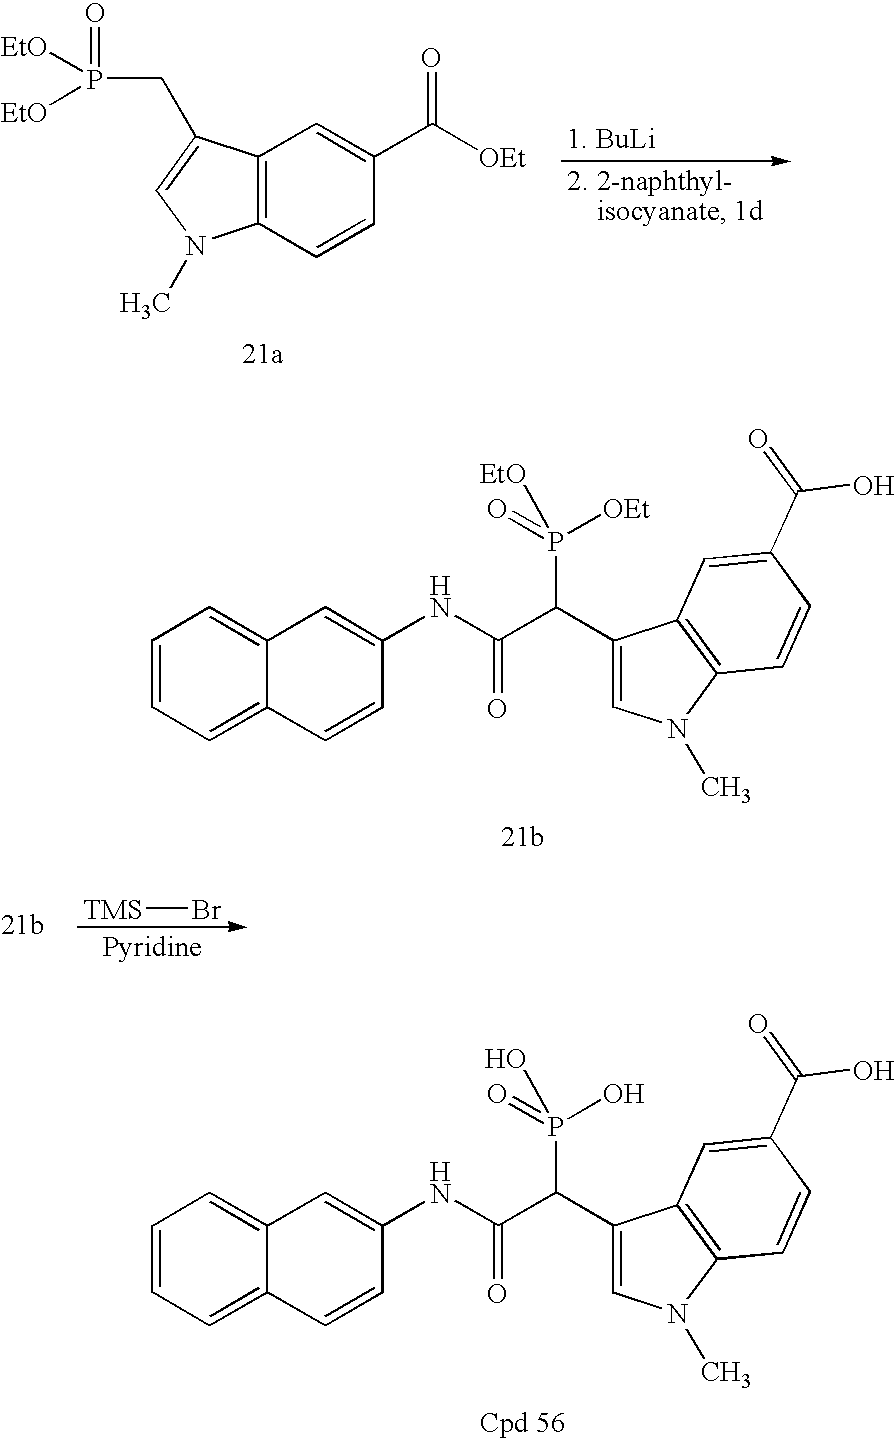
C1=CC=C2C(=C1)C=C(NC(C(C1=CN(C)C3=C1C=C(C(=O)O)C=C3)P([OEt])(=O)[EtO])=O)C=C2.C1=CC=C2C(=C1)C=C(NC(C(C1=CN(C)C3=C1C=C(C(=O)O)C=C3)P(O)(=O)O)=O)C=C2.C12=C(C=CC(C([OEt])=O)=C1)N(C)C=C2CP(=O)([EtO])[EtO].[TMS]Br
